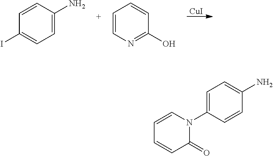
[CuI].C1=CC(N)=CC=C1I.C1=CN=C(O)C=C1.C1=CN(C2=CC=C(N)C=C2)C(=O)C=C1
